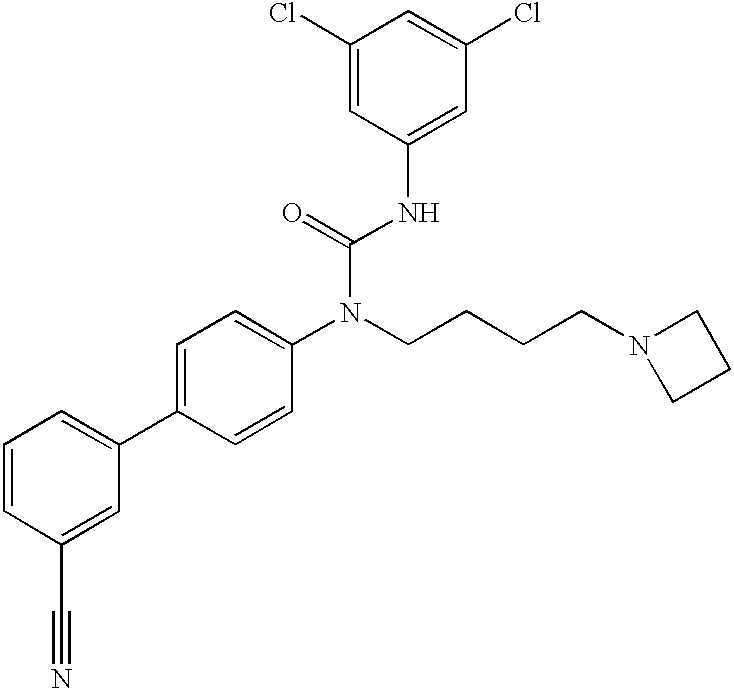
C1=CC(C#N)=CC(C2=CC=C(N(C(NC3=CC(Cl)=CC(Cl)=C3)=O)CCCCN3CCC3)C=C2)=C1
